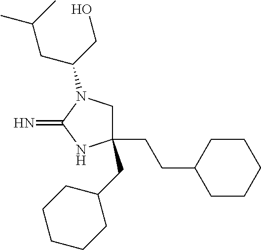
C1(CCC2CCCCC2)(CC2CCCCC2)CN(C(CO)CC(C)C)C(=N)N1
